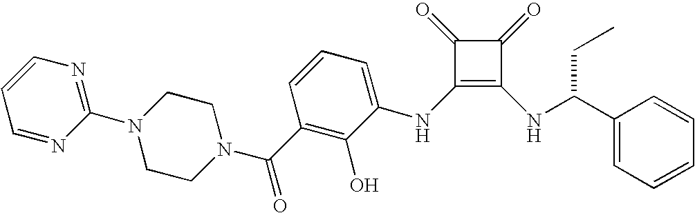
N1(C2=NC=CC=N2)CCN(C(C2=C(O)C(NC3=C(NC(C4=CC=CC=C4)CC)C(=O)C3=O)=CC=C2)=O)CC1
